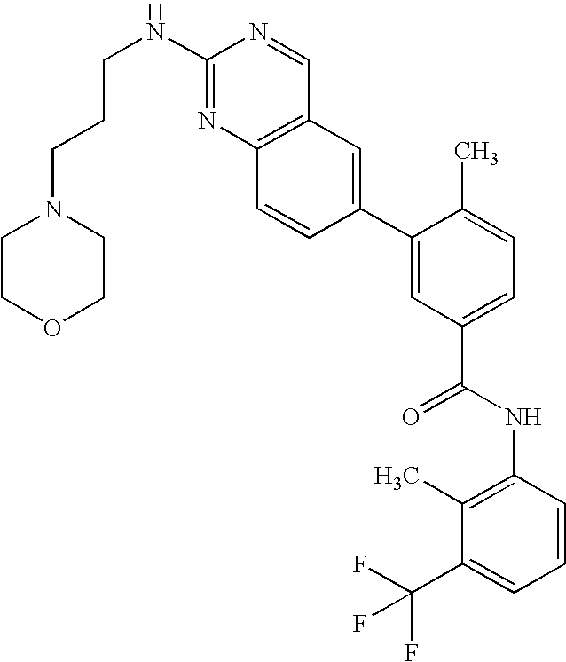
C1(C2=CC(C(NC3=C(C)C(C(F)(F)F)=CC=C3)=O)=CC=C2C)=CC2=C(C=C1)N=C(NCCCN1CCOCC1)N=C2
